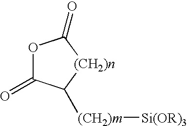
O1C(=O)C([(CH2)m][Si(OR)3])[(CH2)n]C1=O
